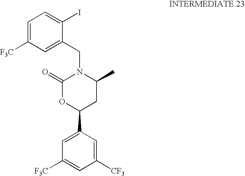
C1(=O)OC(C2=CC([F3C])=CC([CF3])=C2)CC(C)N1CC1=CC([F3C])=CC=C1I
